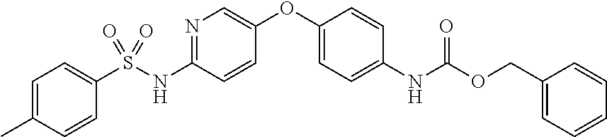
C1(OC2=CN=C(NS(C3=CC=C(C)C=C3)(=O)=O)C=C2)=CC=C(NC(OCC2=CC=CC=C2)=O)C=C1
